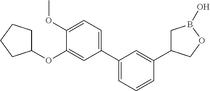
C1(C2=CC=CC(C3CB(O)OC3)=C2)=CC=C(OC)C(OC2CCCC2)=C1
